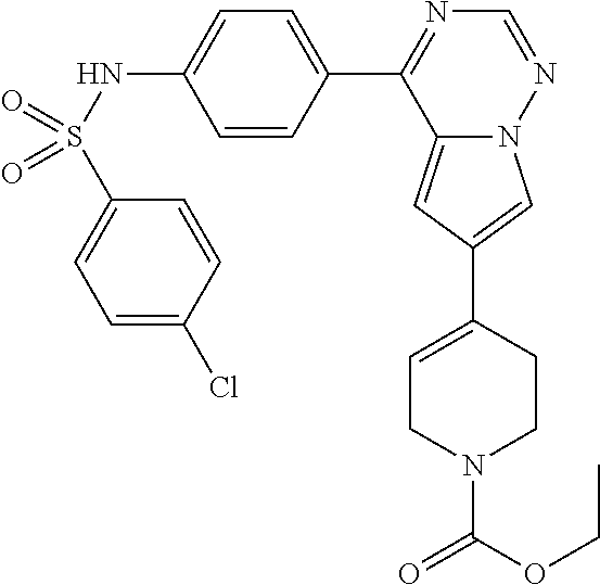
C12=CC(C3=CCN(C(OCC)=O)CC3)=CN1N=CN=C2C1=CC=C(NS(=O)(C2=CC=C(Cl)C=C2)=O)C=C1
